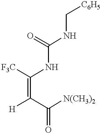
C(=C(C([N(CH3)2])=O)[H])(NC(NC[C6H5])=O)[F3C]
